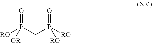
[RO]P(=O)([OR])CP([RO])(=O)[RO]
